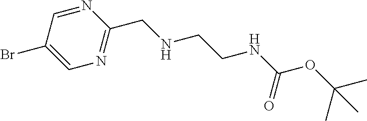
N1=CC(Br)=CN=C1CNCCNC(OC(C)(C)C)=O
